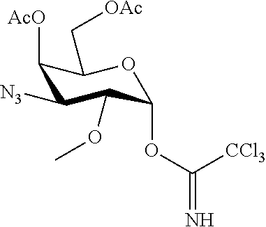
C1([AcO])C([N3])C(OC)C(OC([CCl3])=N)OC1C[OAc]
